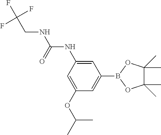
C1=C(NC(NCC(F)(F)F)=O)C=C(OC(C)C)C=C1B1OC(C)(C)C(C)(C)O1
